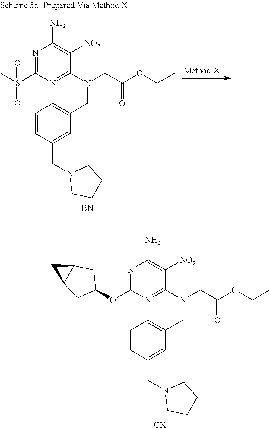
N1=C(OC2CC3C(C2)C3)N=C(N(CC(OCC)=O)CC2=CC=CC(CN3CCCC3)=C2)C([NO2])=C1N.[CX].N1=C(S(C)(=O)=O)N=C(N(CC(OCC)=O)CC2=CC=CC(CN3CCCC3)=C2)C([NO2])=C1N.[BN]
